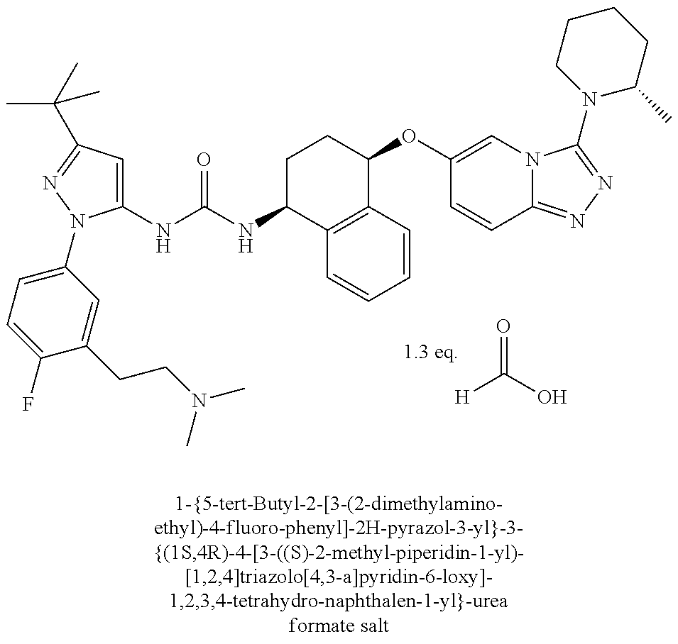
[H]C(=O)O.C1(NC(=O)NC2C3=C(C(OC4=CN5C(=NN=C5N5C(C)CCCC5)C=C4)CC2)C=CC=C3)=CC(C(C)(C)C)=NN1C1=CC=C(F)C(CCN(C)C)=C1
